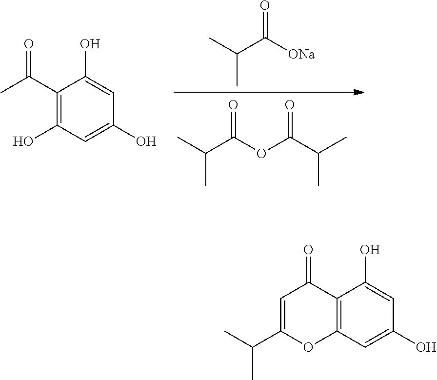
CC(C([ONa])=O)C.CC(C(OC(C(C)C)=O)=O)C.C1(C(C)=O)=C(O)C=C(O)C=C1O.C12=C(C=C(O)C=C1O)OC(C(C)C)=CC2=O
